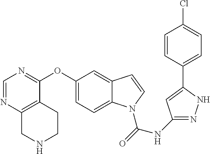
O(C1=CC=C2C(=C1)C=CN2C(=O)NC1=NNC(C2=CC=C(Cl)C=C2)=C1)C1=NC=NC2=C1CCNC2
